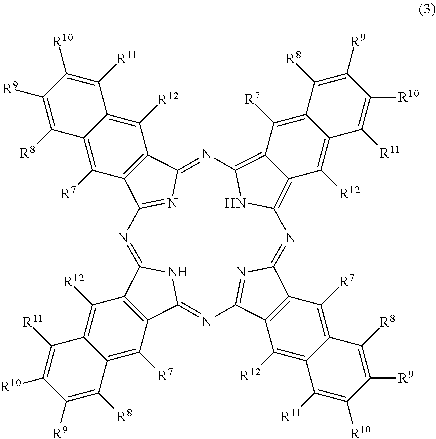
C1([R9])=C([R8])C2=C([R7])C3=C(C([R12])=C2C([R11])=C1[R10])C1=NC2=C4C(=C(N2)N=C2C5=C(C([R12])=C6C(=C5[R7])C([R8])=C([R9])C([R10])=C6[R11])C(=N2)N=C2C5=C(C([R12])=C6C(=C5[R7])C([R8])=C([R9])C([R10])=C6[R11])C(=NC3=N1)N2)C([R12])=C1C(=C4[R7])C([R8])=C([R9])C([R10])=C1[R11]
